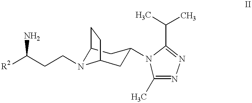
C12CC(N3C(C)=NN=C3C(C)C)CC(N1CCC([R2])N)CC2
